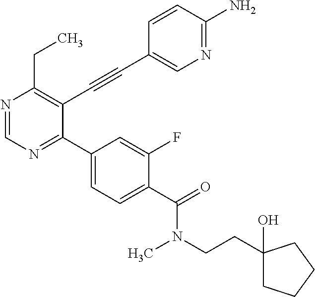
N1=CN=C(C2=CC=C(C(=O)N(C)CCC3(O)CCCC3)C(F)=C2)C(C#CC2=CN=C(N)C=C2)=C1CC
